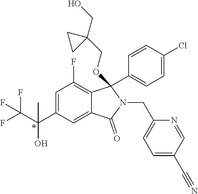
C1=C(C(O)(C(F)(F)F)C)C=C2C(=C1F)C(C1=CC=C(Cl)C=C1)(OCC1(CO)CC1)N(CC1=CC=C(C#N)C=N1)C2=O
